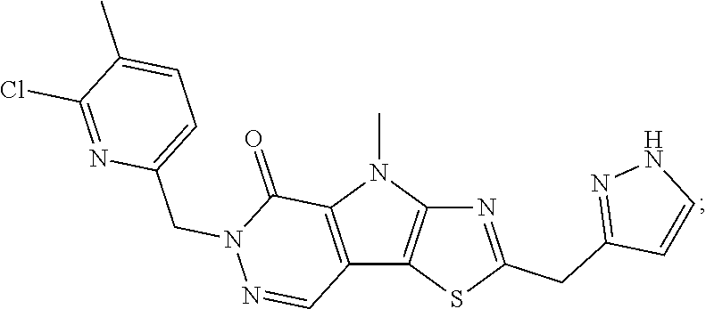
CN1C2=C(C3=C1C(=O)N(CC1=CC=C(C)C(Cl)=N1)N=C3)SC(CC1=NNC=C1)=N2
